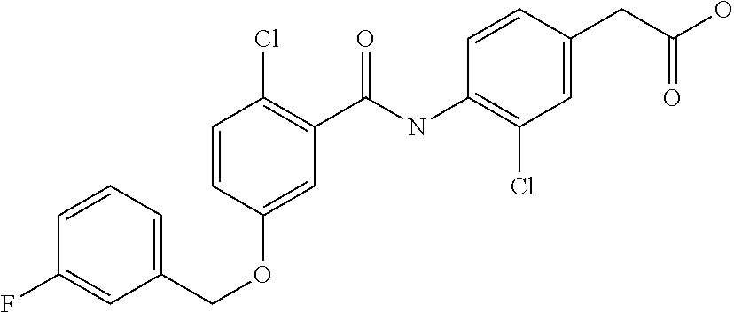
C1=CC=C(COC2=CC(C(NC3=C(Cl)C=C(CC(O)=O)C=C3)=O)=C(Cl)C=C2)C=C1F
